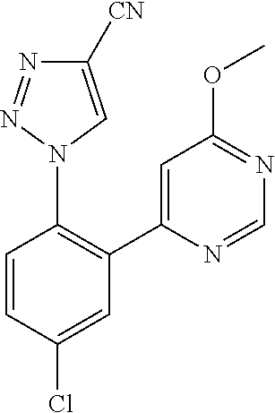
C1=CC(Cl)=CC(C2=CC(OC)=NC=N2)=C1N1C=C([CN])N=N1
